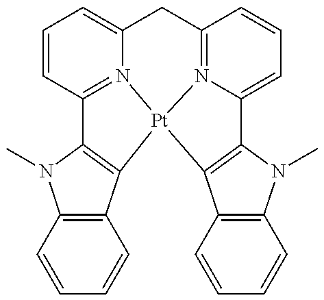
C12=C(C3=C(N1C)C1=N4C(=CC=C1)CC1=N5C(=CC=C1)C1=C(C6=C(N1C)C=CC=C6)[Pt]345)C=CC=C2
